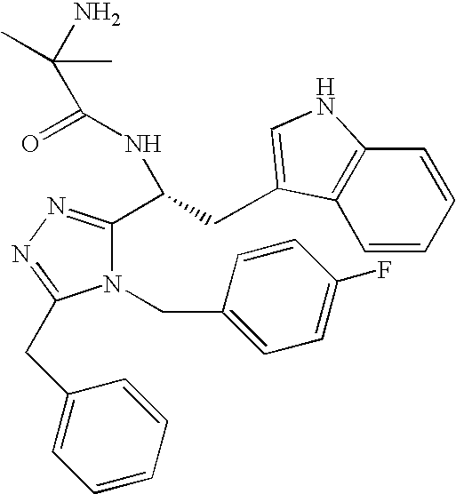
N1(CC2=CC=C(F)C=C2)C(CC2=CC=CC=C2)=NN=C1C(CC1=CNC2=C1C=CC=C2)NC(C(N)(C)C)=O
